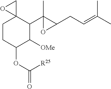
C1CC(OC(=O)[R25])C([OMe])C(C2(C)C(CC=C(C)C)O2)C12CO2
